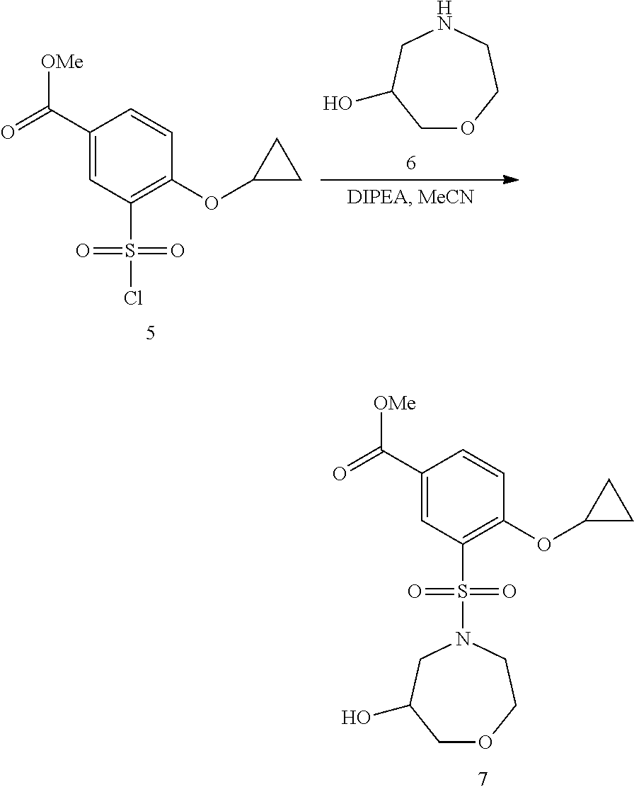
C1(C(=O)[OMe])=CC(S(=O)(=O)N2CCOCC(O)C2)=C(OC2CC2)C=C1.C1(C(=O)[OMe])=CC(S(Cl)(=O)=O)=C(OC2CC2)C=C1.C1OCCNCC1O
